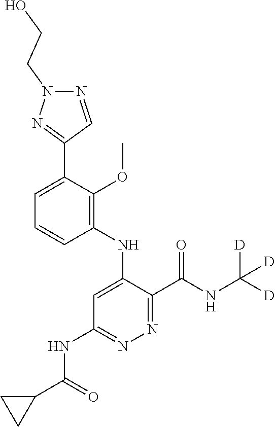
C1=CC=C(C2=NN(CCO)N=C2)C(OC)=C1NC1=CC(NC(C2CC2)=O)=NN=C1C(NC([D])([D])[D])=O
